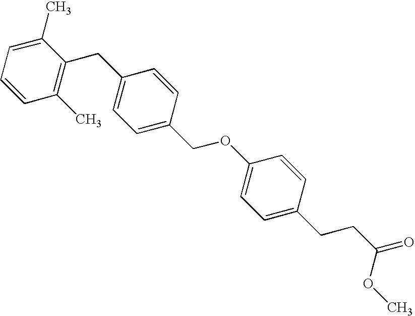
C1(CC2=C(C)C=CC=C2C)=CC=C(COC2=CC=C(CCC(OC)=O)C=C2)C=C1
